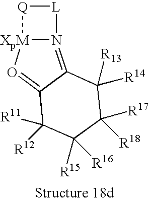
C1([R12])([R11])C([R15])([R16])C([R17])([R18])C([R14])([R13])C2=N3[XpM](O=C12)[Q][L]3
